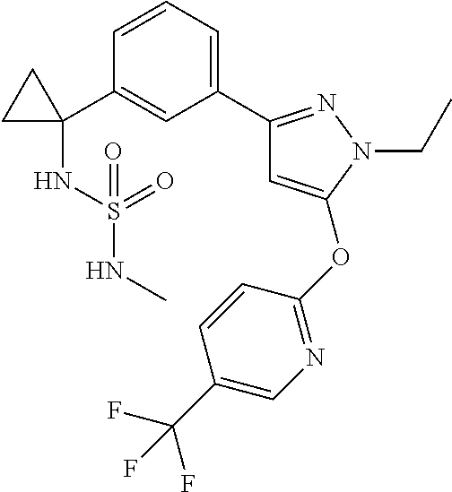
C1(C2(NS(NC)(=O)=O)CC2)=CC(C2=NN(CC)C(OC3=NC=C(C(F)(F)F)C=C3)=C2)=CC=C1
